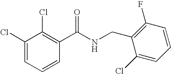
C1(C(NCC2=C(F)C=CC=C2Cl)=O)=C(Cl)C(Cl)=CC=C1
